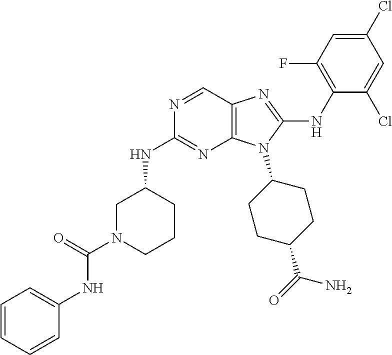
N1=CC2=C(N=C1NC1CN(C(=O)NC3=CC=CC=C3)CCC1)N(C1CCC(C(=O)N)CC1)C(NC1=C(F)C=C(Cl)C=C1Cl)=N2
